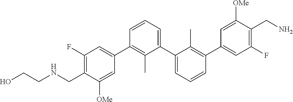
C1(C2=CC(F)=C(CNCCO)C([OMe])=C2)=C(C)C(C2=CC=CC(C3=CC(F)=C(CN)C([OMe])=C3)=C2C)=CC=C1
